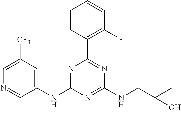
C1(NC2=NC(C3=C(F)C=CC=C3)=NC(NCC(C)(C)O)=N2)=CC([CF3])=CN=C1
